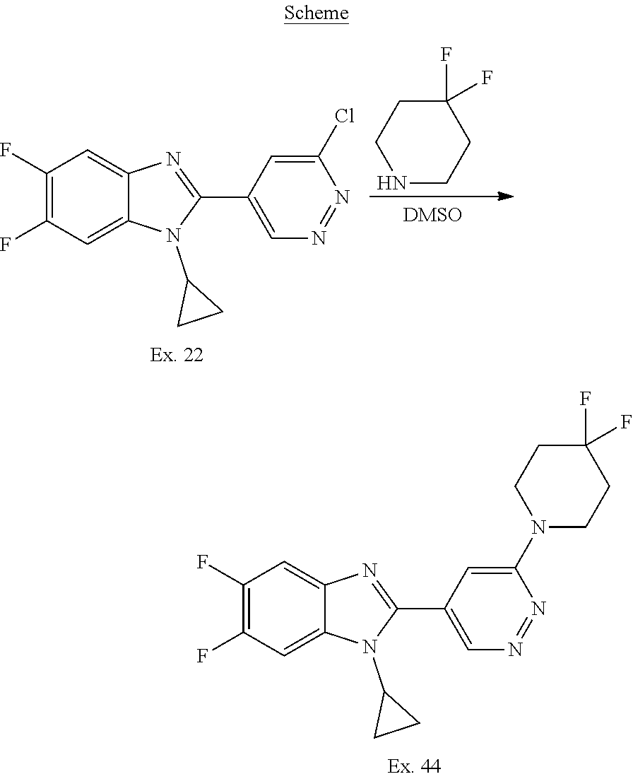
N1CCC(F)(F)CC1.C1(F)=C(F)C=C2C(=C1)N=C(C1=CN=NC(Cl)=C1)N2C1CC1.C1(F)=C(F)C=C2C(=C1)N=C(C1=CN=NC(N3CCC(F)(F)CC3)=C1)N2C1CC1
